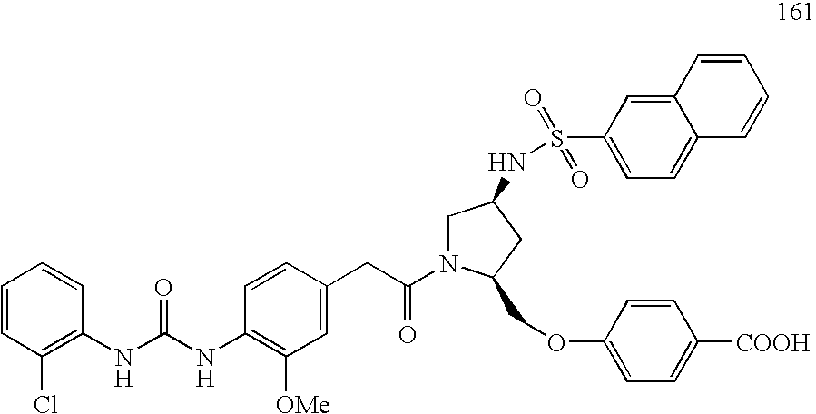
C1=CC(Cl)=C(NC(=O)NC2=C([OMe])C=C(CC(=O)N3CC(NS(C4=CC=C5C(=C4)C=CC=C5)(=O)=O)CC3COC3=CC=C([COOH])C=C3)C=C2)C=C1
